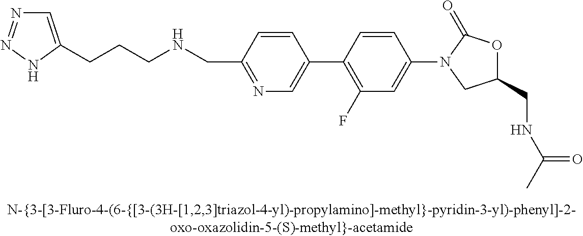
C(NCC1=NC=C(C2=C(F)C=C(N3CC(CNC(C)=O)OC3=O)C=C2)C=C1)CCC1=CN=NN1
